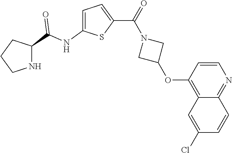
C1CNC(C(NC2=CC=C(C(=O)N3CC(OC4=C5C(=NC=C4)C=CC(Cl)=C5)C3)S2)=O)C1
